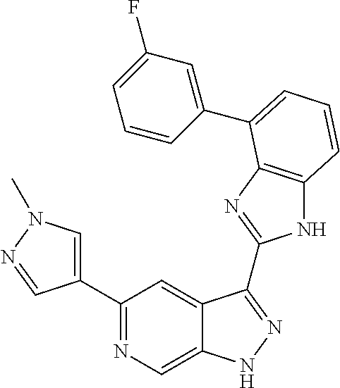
C1(C2=NC=C3C(=C2)C(C2=NC4=C(N2)C=CC=C4C2=CC(F)=CC=C2)=NN3)=CN(C)N=C1
